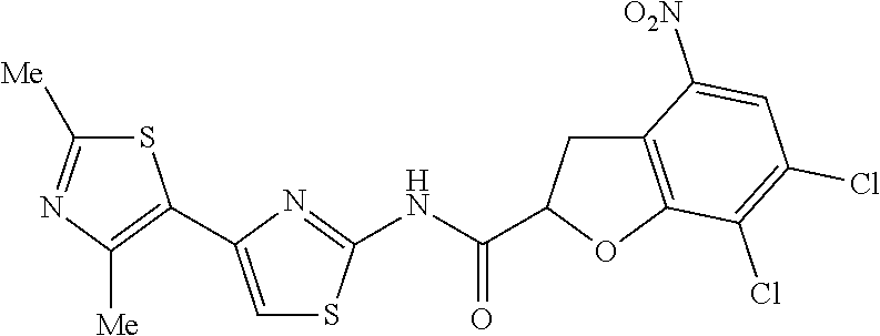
S1C([Me])=NC([Me])=C1C1=CSC(NC(=O)C2CC3=C(O2)C(Cl)=C(Cl)C=C3[O2N])=N1
